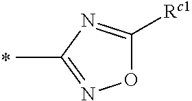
O1C([Rc1])=NC(C)=N1
